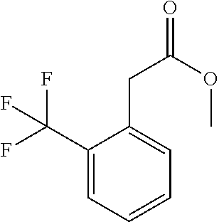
C1(C(F)(F)F)=CC=CC=C1CC(=O)OC
